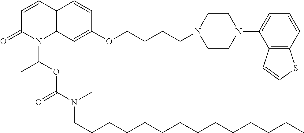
C12=C(C=C(OCCCCN3CCN(C4=CC=CC5=C4C=CS5)CC3)C=C1)N(C(OC(N(C)CCCCCCCCCCCCCC)=O)C)C(=O)C=C2
